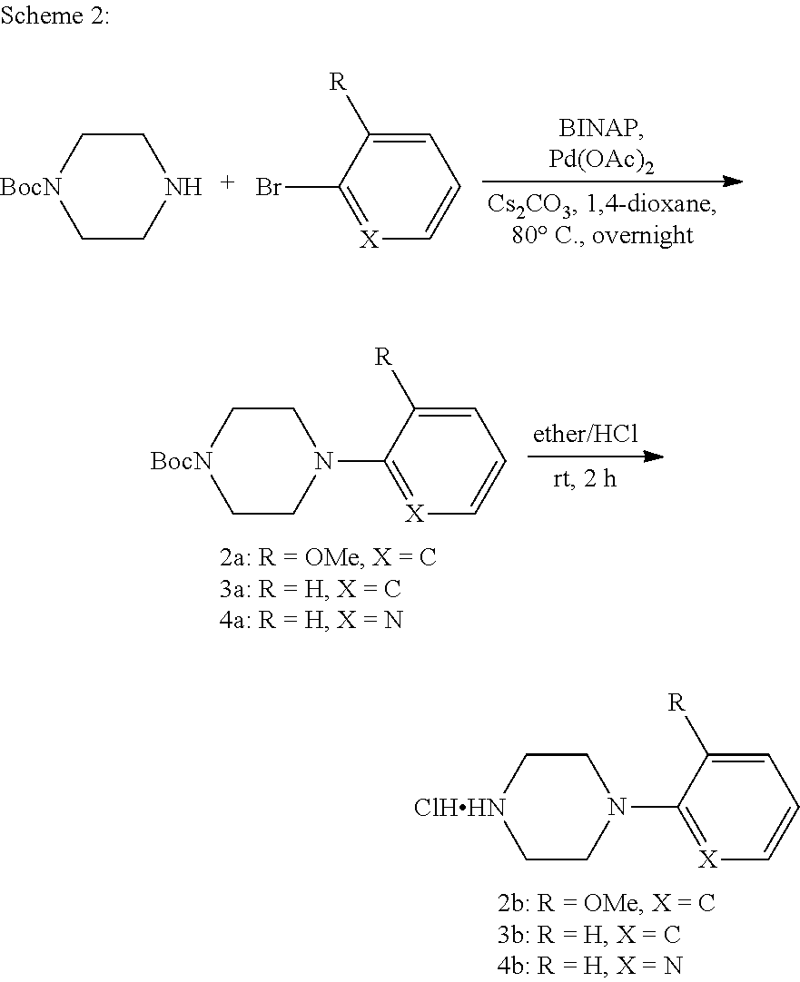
C1C[BocN]CCN1.C1=C([R])C(Br)=[X]C=C1.C1C[BocN]CCN1C1=[X]C=CC=C1[R].C1C[ClHHN]CCN1C1=[X]C=CC=C1[R]
